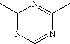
C1(C)=NC=NC(C)=N1
